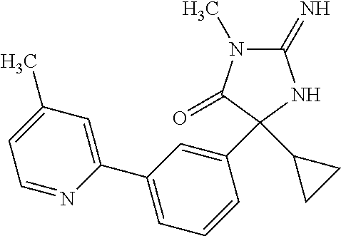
C1(C)=CC=NC(C2=CC=CC(C3(C4CC4)C(=O)N(C)C(=N)N3)=C2)=C1
